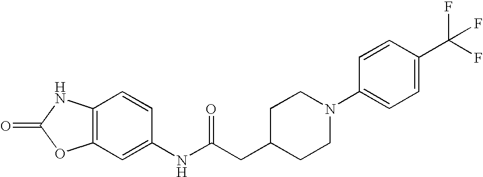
C1(NC(CC2CCN(C3=CC=C(C(F)(F)F)C=C3)CC2)=O)=CC2=C(C=C1)NC(=O)O2
